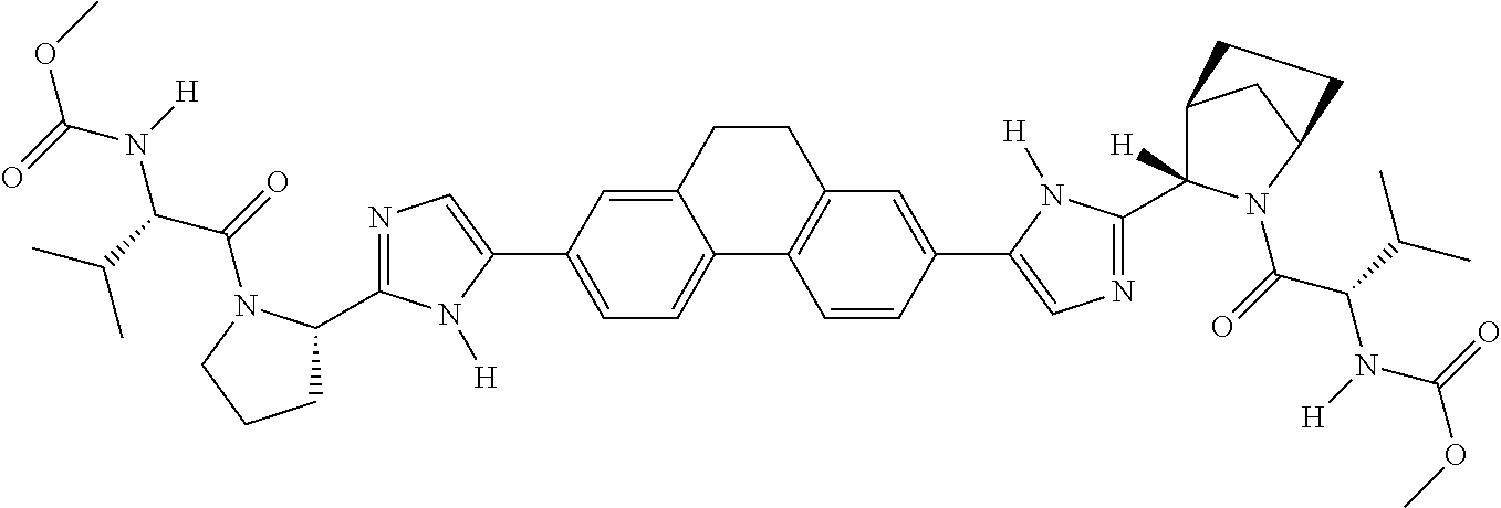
C1=C(C2=CN=C(C3CCCN3C(=O)C(C(C)C)N(C(OC)=O)[H])N2[H])C=C2C(=C1)C1=C(C=C(C3=CN=C(C4([H])C5CC(N4C(=O)C(C(C)C)N([H])C(=O)OC)CC5)N3[H])C=C1)CC2
